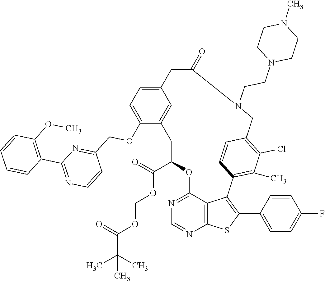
C1C(C(=O)OCOC(=O)C(C)(C)C)OC2=NC=NC3=C2C(=C(C2=CC=C(F)C=C2)S3)C2=C(C)C(Cl)=C(C=C2)CN(CCN2CCN(C)CC2)C(=O)CC2=CC=C(OCC3=NC(C4=C(OC)C=CC=C4)=NC=C3)C1=C2
